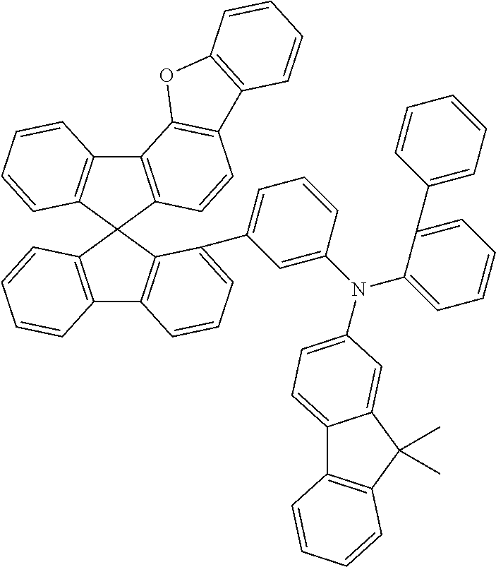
C12=C(C3(C4=C1C=CC=C4C1=CC=CC(N(C4=CC=CC=C4C4=CC=CC=C4)C4=CC=C5C6=C(C(C)(C)C5=C4)C=CC=C6)=C1)C1=C(C4=C3C=CC=C4)C3=C(C=C1)C1=C(O3)C=CC=C1)C=CC=C2
